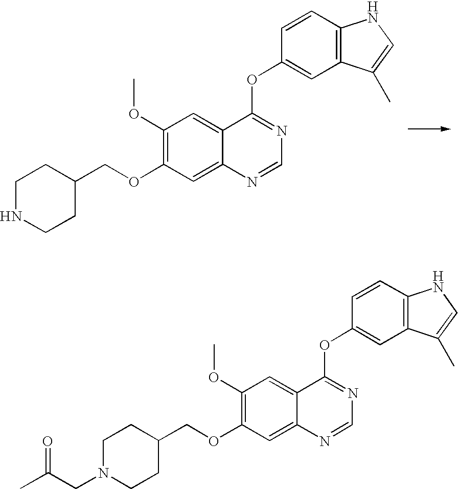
C1NCCC(COC2=C(OC)C=C3C(=C2)N=CN=C3OC2=CC3=C(C=C2)NC=C3C)C1.C1N(CC(=O)C)CCC(COC2=C(OC)C=C3C(=C2)N=CN=C3OC2=CC3=C(C=C2)NC=C3C)C1
